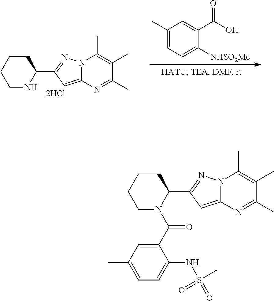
C1(C)=CC=C([NHSO2Me])C(C(O)=O)=C1.C1CCCNC1C1=NN2C(=C1)N=C(C)C(C)=C2C.C1CCCN(C(C2=CC(C)=CC=C2NS(=O)(=O)C)=O)C1C1=NN2C(=C1)N=C(C)C(C)=C2C
